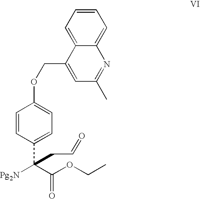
C1=CC(C(C(OCC)=O)([Pg2N])CC=O)=CC=C1OCC1=CC(C)=NC2=CC=CC=C12
